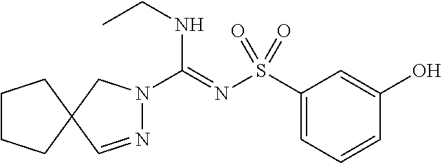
N1=CC2(CN1C(=NS(C1=CC=CC(O)=C1)(=O)=O)NCC)CCCC2
